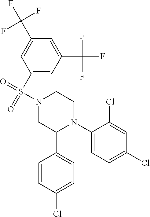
C1(N2CCN(S(=O)(C3=CC(C(F)(F)F)=CC(C(F)(F)F)=C3)=O)CC2C2=CC=C(Cl)C=C2)=CC=C(Cl)C=C1Cl
